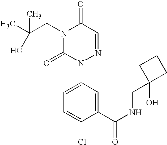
C1(C(NCC2(O)CCC2)=O)=CC(N2N=CC(=O)N(CC(C)(O)C)C2=O)=CC=C1Cl
